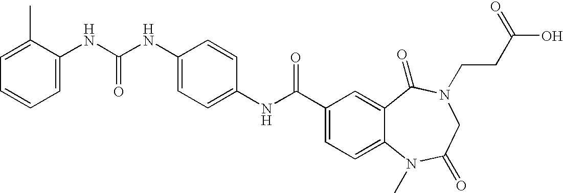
C1=C(NC(C2=CC=C3C(=C2)C(=O)N(CCC(O)=O)CC(=O)N3C)=O)C=CC(NC(NC2=CC=CC=C2C)=O)=C1
